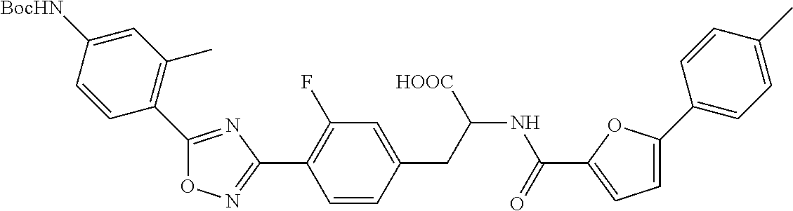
O1N=C(C2=C(F)C=C(CC(NC(C3=CC=C(C4=CC=C(C)C=C4)O3)=O)[HOOC])C=C2)N=C1C1=C(C)C=C([BocHN])C=C1
